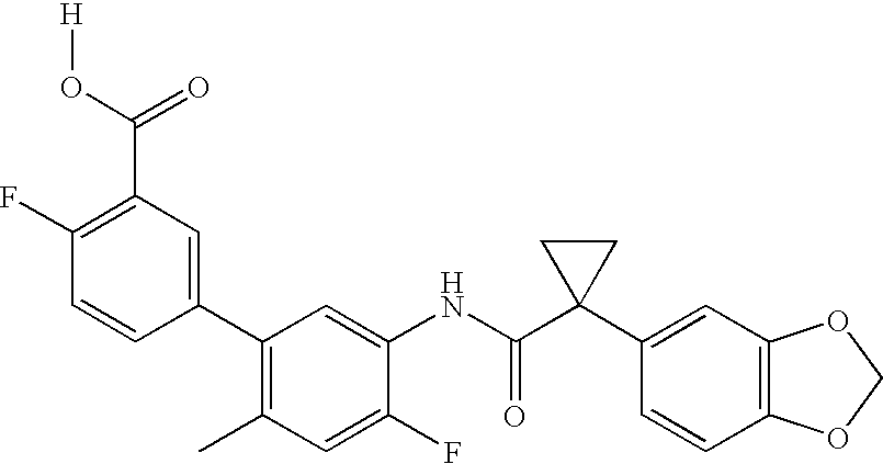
C1(C2=C(C)C=C(F)C(NC(C3(C4=CC5=C(C=C4)OCO5)CC3)=O)=C2)=CC(C(O[H])=O)=C(F)C=C1
